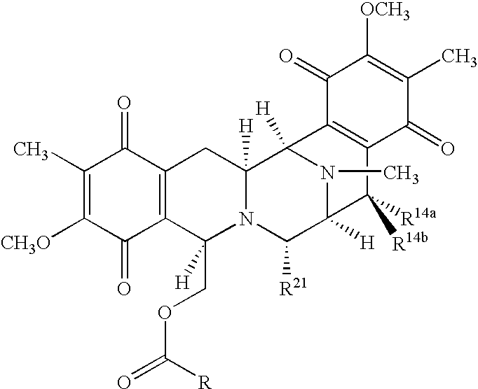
C1(C)=C([CH3O])C(=O)C2=C(C1=O)CC1([H])N(C2(COC(=O)[R])[H])C([R21])C2([H])N(C)C1([H])C1=C(C2([R14b])[R14a])C(=O)C(C)=C([OCH3])C1=O
